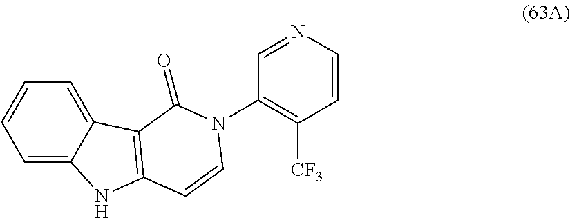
C1=C2C(=CC=C1)C1=C(N2)C=CN(C2=C([CF3])C=CN=C2)C1=O
